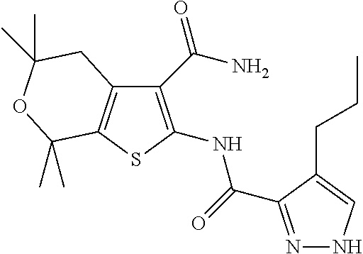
C12=C(SC(NC(=O)C3=NNC=C3CCC)=C1C(N)=O)C(C)(C)OC(C)(C)C2
